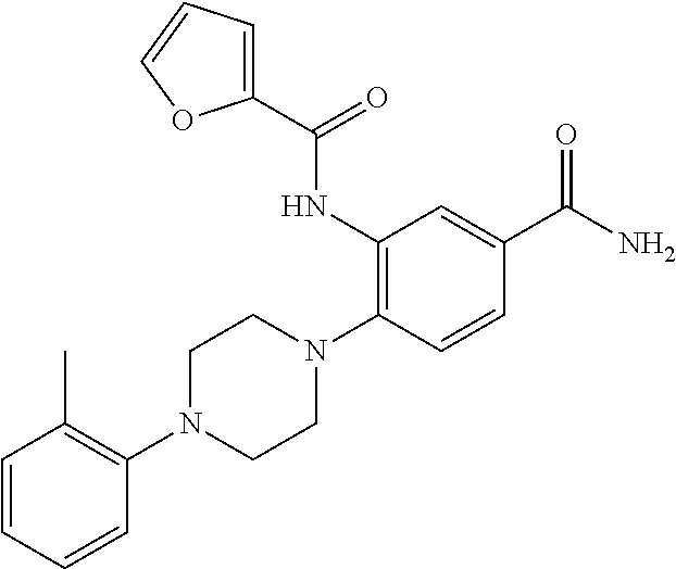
C1=CC=CC(N2CCN(C3=C(NC(C4=CC=CO4)=O)C=C(C(N)=O)C=C3)CC2)=C1C
